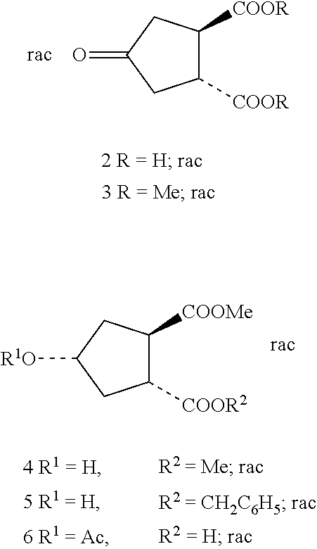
C1([COOR])C([COOR])CC(=O)C1.C1([COOR2])C([COOMe])CC([R1O])C1
